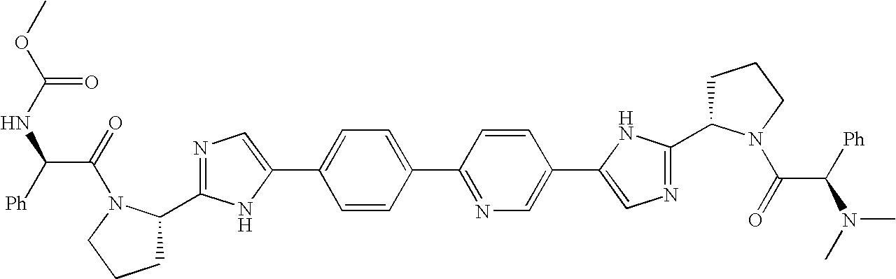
C1C(C2=NC=C(C3=CC=C(C4=NC=C(C5=CN=C(C6CCCN6C(C(N(C)C)[Ph])=O)N5)C=C4)C=C3)N2)N(C(=O)C([Ph])NC(OC)=O)CC1
